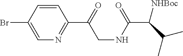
C1=CC(Br)=CN=C1C(=O)CNC(C([NHBoc])C(C)C)=O
